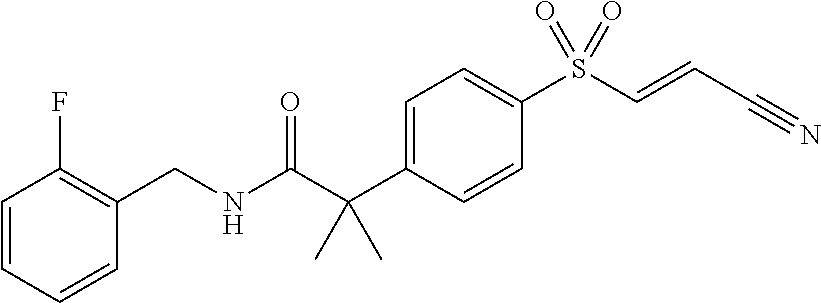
C(NC(C(C1=CC=C(S(C=CC#N)(=O)=O)C=C1)(C)C)=O)C1=C(F)C=CC=C1
